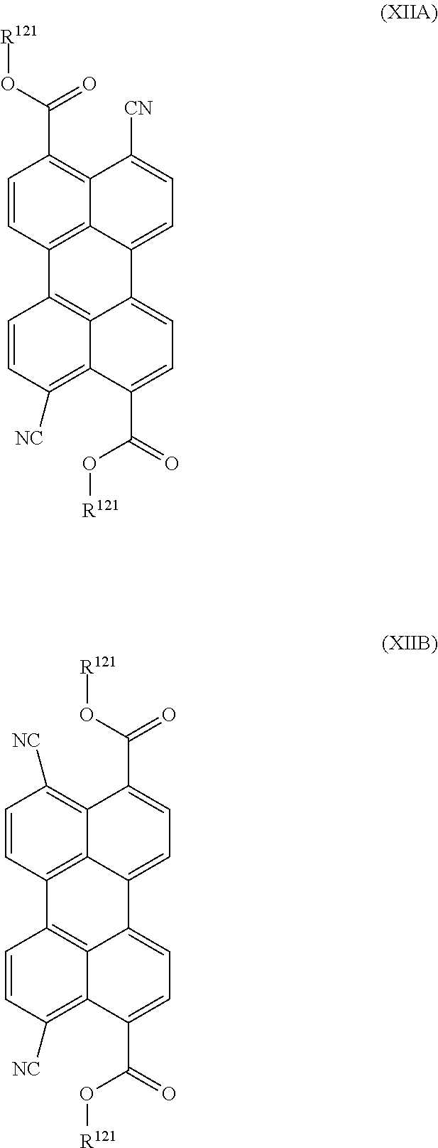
C1=CC2=C3C(=C1C(O[R121])=O)C([CN])=CC=C3C1=CC=C(C(=O)O[R121])C3=C([NC])C=CC2=C13.C1=CC2=C3C(=C1[NC])C(C(O[R121])=O)=CC=C3C1=CC=C(C(O[R121])=O)C3=C([NC])C=CC2=C13
